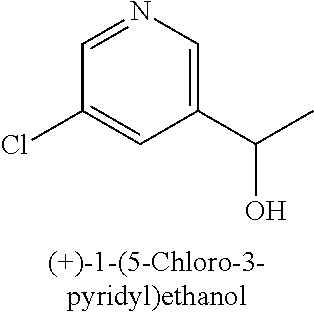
C1(Cl)=CC(C(C)O)=CN=C1
